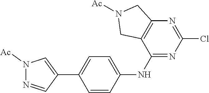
N1=CC(C2=CC=C(NC3=NC(Cl)=NC4=C3CN([Ac])C4)C=C2)=CN1[Ac]
